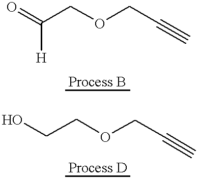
O=C(COCC#C)[H].OCCOCC#C
